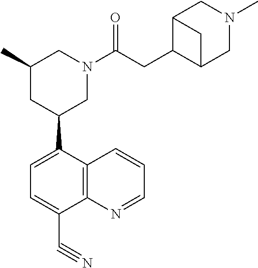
C1(C#N)=CC=C(C2CC(C)CN(C(CC3C4CN(C)CC3C4)=O)C2)C2=C1N=CC=C2
